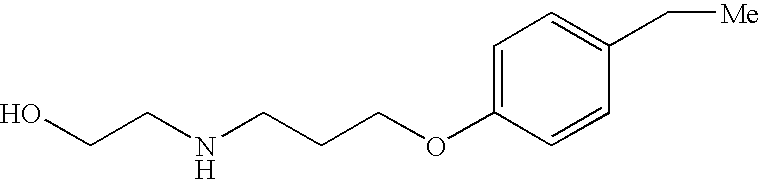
C1(OCCCNCCO)=CC=C(C[Me])C=C1
